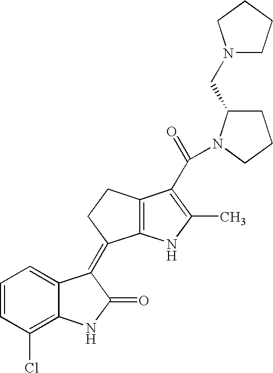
C12=C(NC(C)=C1C(=O)N1C(CN3CCCC3)CCC1)C(=C1C3=CC=CC(Cl)=C3NC1=O)CC2
